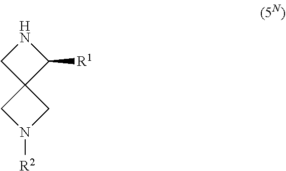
N1CC2(C1[R1])CN([R2])C2
